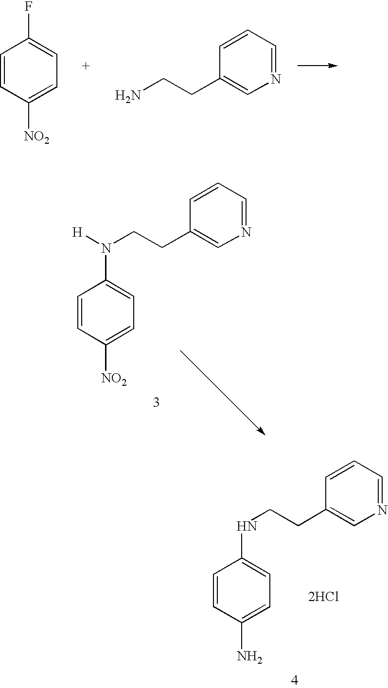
FC1=CC=C([NO2])C=C1.NCCC1=CN=CC=C1.C1=CC([NO2])=CC=C1N([H])CCC1=CN=CC=C1.C1=CC(N)=CC=C1NCCC1=CN=CC=C1.[2HCl]
